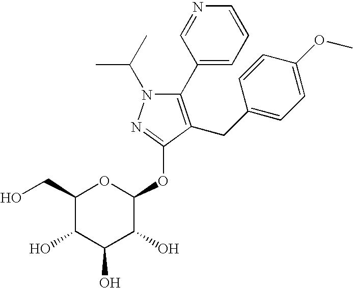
C1(C2=CC=CN=C2)=C(CC2=CC=C(OC)C=C2)C(OC2OC(CO)C(O)C(O)C2O)=NN1C(C)C
